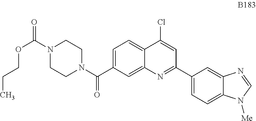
C1=C(C(N2CCN(C(=O)OCCC)CC2)=O)C=C2C(=C1)C(Cl)=CC(C1=CC=C3C(=C1)N=CN3[Me])=N2
